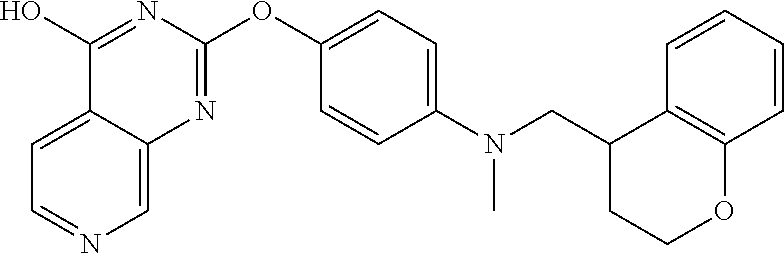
C12=CC=NC=C1N=C(OC1=CC=C(N(CC3CCOC4=C3C=CC=C4)C)C=C1)N=C2O
